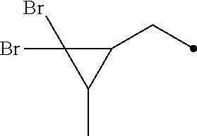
C1(CC)C(Br)(Br)C1C
